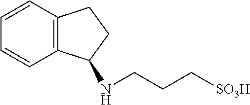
C12=C(C=CC=C1)CCC2NCCC[SO3H]
